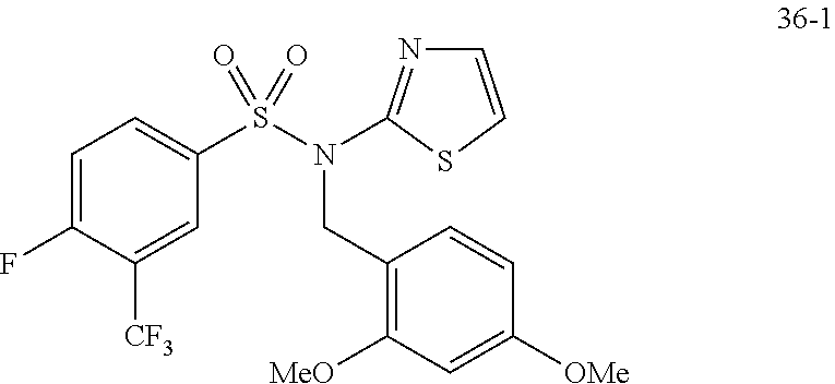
C1=C(F)C([CF3])=CC(S(=O)(=O)N(CC2=C([MeO])C=C([OMe])C=C2)C2=NC=CS2)=C1
